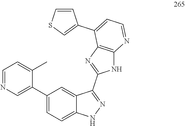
C1=C(C)C(C2=CC=C3C(=C2)C(C2=NC4=C(N2)N=CC=C4C2=CSC=C2)=NN3)=CN=C1
